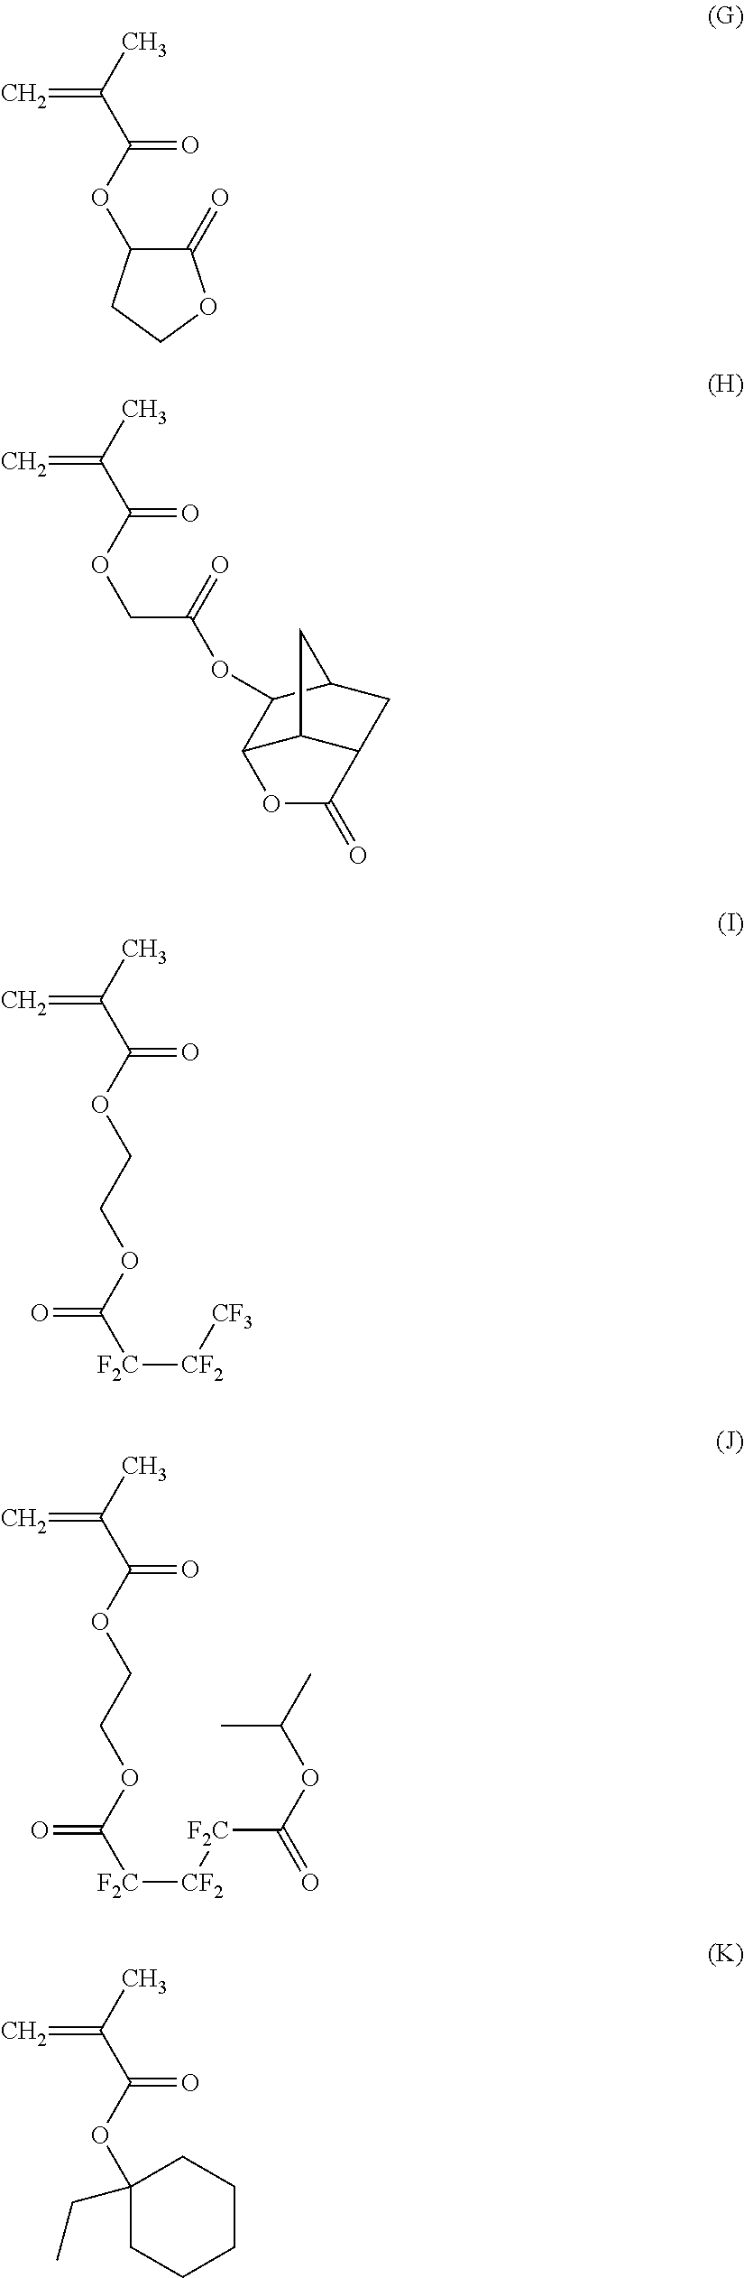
O(C(C(=C)C)=O)C1C(=O)OCC1.O(C(C(=C)C)=O)CC(OC1C2C3C(CC1C3)C(=O)O2)=O.O(C(C(=C)C)=O)CCOC([F2C][CF2][CF3])=O.O(C(C(=C)C)=O)CCOC([F2C][CF2][F2C]C(OC(C)C)=O)=O.O(C(C(=C)C)=O)C1(CC)CCCCC1
